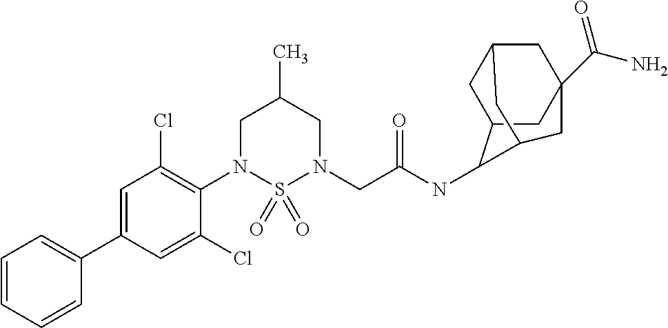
C1=C(C2=CC=CC=C2)C=C(Cl)C(N2S(=O)(=O)N(CC(NC3C4CC5CC(C(=O)N)(CC3C5)C4)=O)CC(C)C2)=C1Cl
